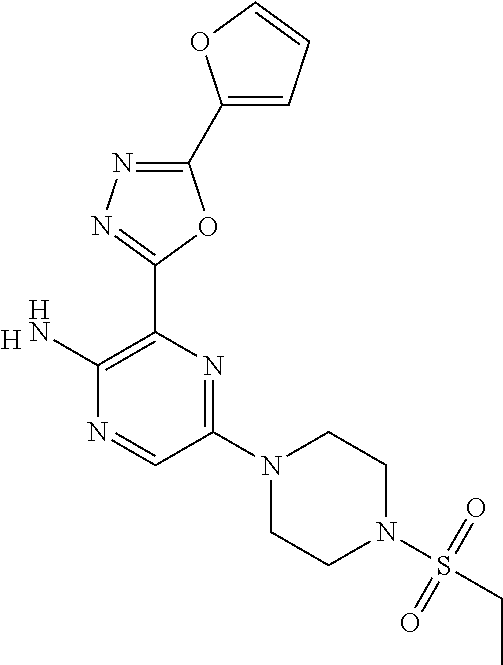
[H].C1(C2=CC=CO2)=NN=C(C2=C(N)N=CC(N3CCN(S(CC)(=O)=O)CC3)=N2)O1
